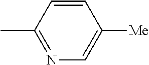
C1=CC(C)=NC=C1[Me]
